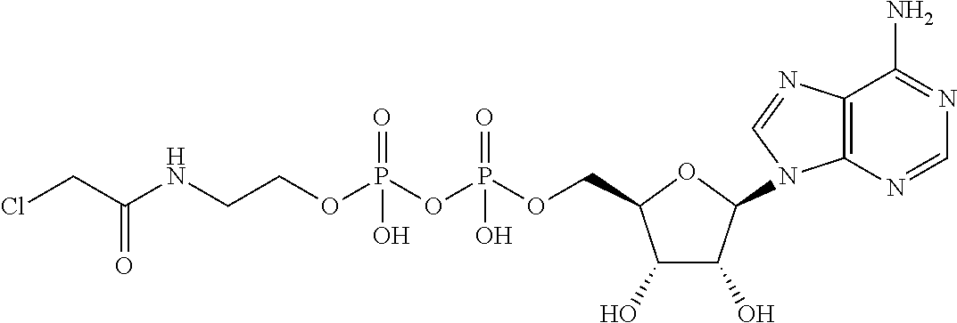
C1(O)C(O)C(N2C3=C(C(N)=NC=N3)N=C2)OC1COP(OP(OCCNC(CCl)=O)(=O)O)(=O)O
